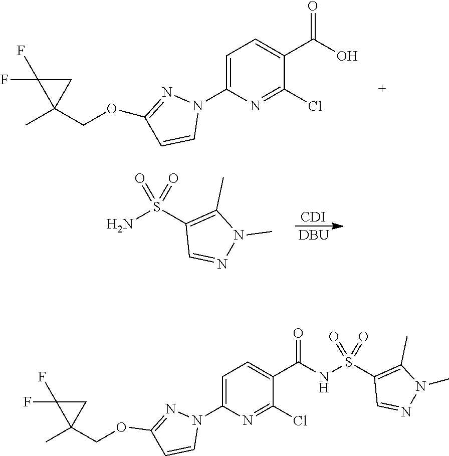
[CDI].[DBU].S(=O)(=O)(C1=C(C)N(C)N=C1)N.C1=C(N2N=C(OCC3(C)C(F)(F)C3)C=C2)N=C(Cl)C(C(O)=O)=C1.C1=C(N2N=C(OCC3(C)C(F)(F)C3)C=C2)N=C(Cl)C(C(=O)NS(=O)(=O)C2=C(C)N(C)N=C2)=C1
